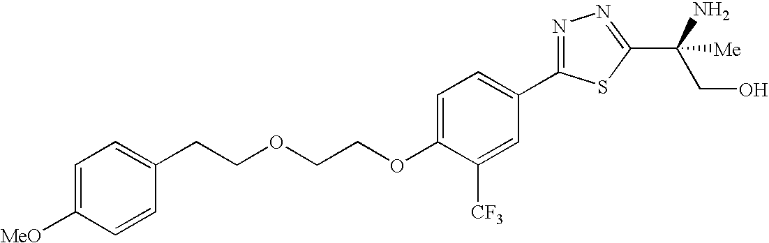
C1=C([MeO])C=CC(CCOCCOC2=CC=C(C3=NN=C(C(CO)(N)[Me])S3)C=C2[CF3])=C1
